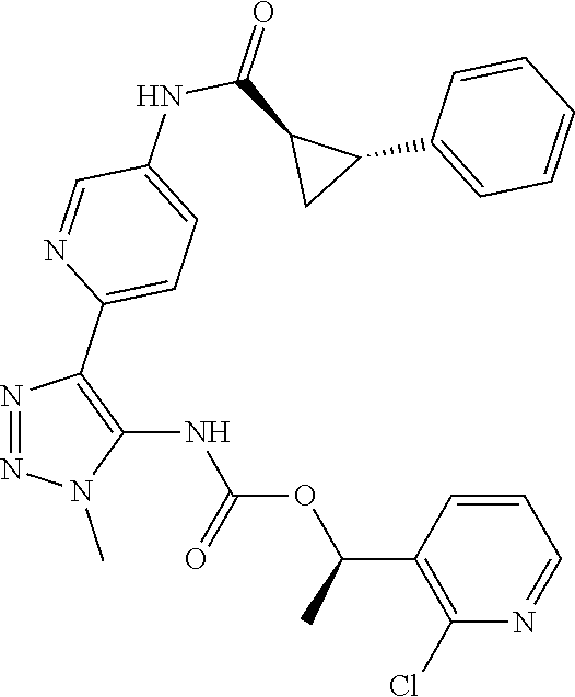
N1=NC(C2=CC=C(NC(C3C(C4=CC=CC=C4)C3)=O)C=N2)=C(NC(OC(C2=C(Cl)N=CC=C2)C)=O)N1C
